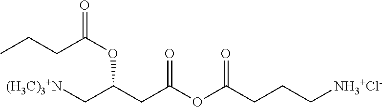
[(H3C)3+N]CC(CC(OC(CCC[NH3+Cl-])=O)=O)OC(=O)CCC
